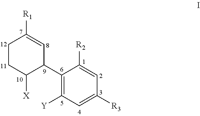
C1CC([X])C(C2=C([Y])C=C([R3])C=C2[R2])C=C1[R1]
